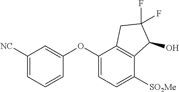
C1([NC])=CC=CC(OC2=CC=C([SO2Me])C3=C2CC(F)(F)C3O)=C1
